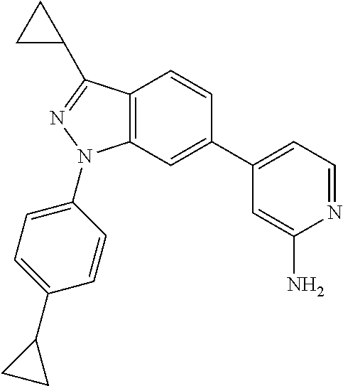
C1(C2=CC3=C(C=C2)C(C2CC2)=NN3C2=CC=C(C3CC3)C=C2)=CC=NC(N)=C1
